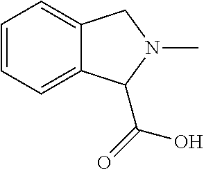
C1=CC=C2C(=C1)CN(C)C2C(=O)O
